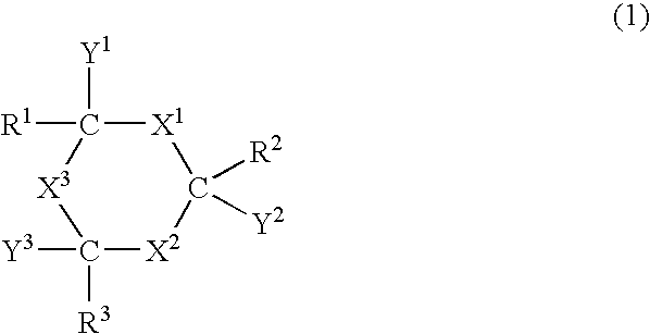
[R1]C1([Y1])[X1]C([R2])([Y2])[X2]C([Y3])([R3])[X3]1
